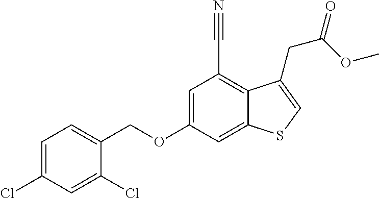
C1=C(Cl)C=C(Cl)C(COC2=CC(C#N)=C3C(=C2)SC=C3CC(=O)OC)=C1
